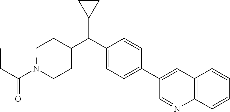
C(=O)(CC)N1CCC(C(C2=CC=C(C3=CC4=C(N=C3)C=CC=C4)C=C2)C2CC2)CC1
